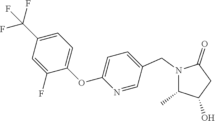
N1(CC2=CC=C(OC3=CC=C(C(F)(F)F)C=C3F)N=C2)C(C)C(O)CC1=O
